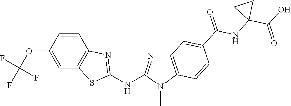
O(C1=CC2=C(C=C1)N=C(NC1=NC3=C(N1C)C=CC(C(NC1(C(O)=O)CC1)=O)=C3)S2)C(F)(F)F
